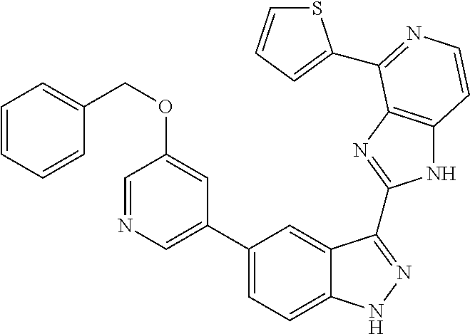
C1(C2=CN=CC(OCC3=CC=CC=C3)=C2)=CC=C2C(=C1)C(C1=NC3=C(N1)C=CN=C3C1=CC=CS1)=NN2
